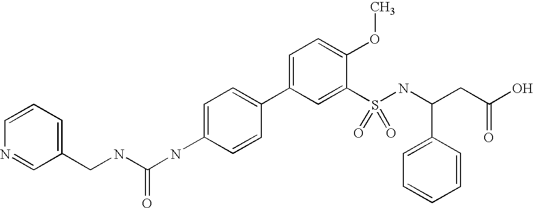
C1(CNC(NC2=CC=C(C3=CC=C(OC)C(S(=O)(NC(C4=CC=CC=C4)CC(O)=O)=O)=C3)C=C2)=O)=CC=CN=C1
